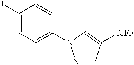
C1(I)=CC=C(N2N=CC([CHO])=C2)C=C1
